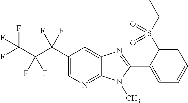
C12=NC=C(C(C(C(F)(F)F)(F)F)(F)F)C=C1N=C(C1=CC=CC=C1S(CC)(=O)=O)N2C
